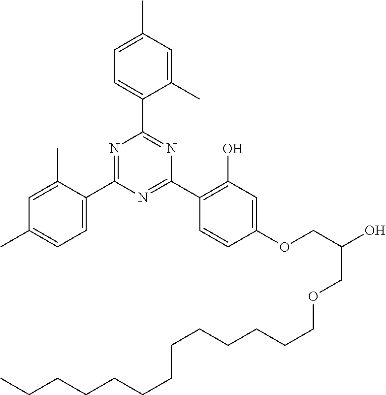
CC1=CC=C(C2=NC(C3=C(O)C=C(OCC(O)COCCCCCCCCCCCCC)C=C3)=NC(C3=CC=C(C)C=C3C)=N2)C(C)=C1
